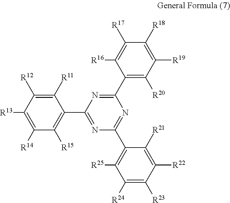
[R16]C1=C([R17])C([R18])=C([R19])C([R20])=C1C1=NC(C2=C([R15])C([R14])=C([R13])C([R12])=C2[R11])=NC(C2=C([R25])C([R24])=C([R23])C([R22])=C2[R21])=N1
